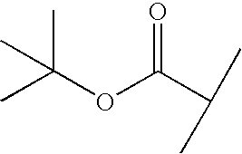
O=C(OC(C)(C)C)C(C)C
